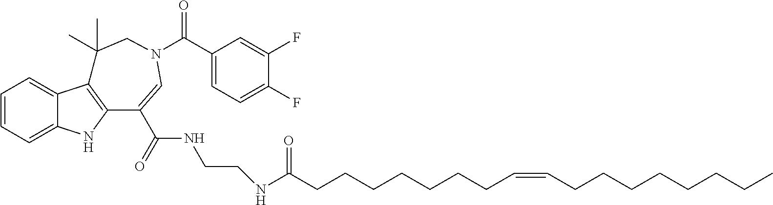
C1=CC=C2C(=C1)C1=C(N2)C(C(NCCNC(=O)CCCCCCCC=CCCCCCCCC)=O)=CN(C(=O)C2=CC=C(F)C(F)=C2)CC1(C)C
